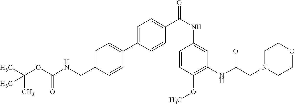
C1=C(CNC(OC(C)(C)C)=O)C=CC(C2=CC=C(C(NC3=CC(NC(CN4CCOCC4)=O)=C(OC)C=C3)=O)C=C2)=C1
